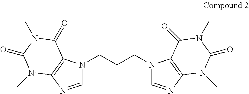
C1=NC2=C(N1CCCN1C=NC3=C1C(=O)N(C)C(=O)N3C)C(=O)N(C)C(=O)N2C
